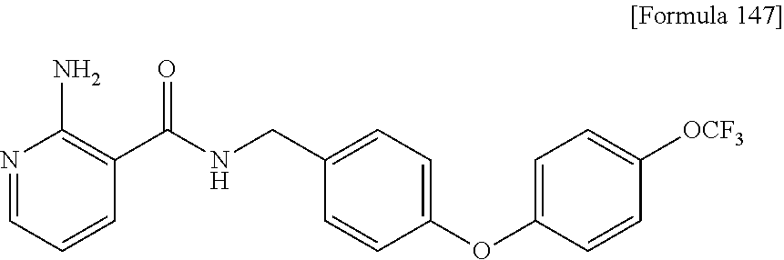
N1=CC=CC(C(NCC2=CC=C(OC3=CC=C([OCF3])C=C3)C=C2)=O)=C1N
